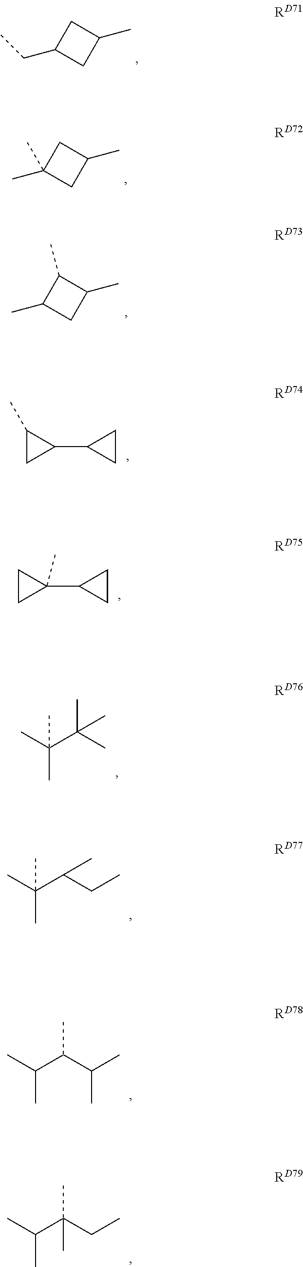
C1C(CC)CC1C.C1C(C)(C)CC1C.C1(C)C(C)CC1C.C1(C2CC2)C(C)C1.C1(C2CC2)(C)CC1.CC(C(C)(C)C)(C)C.CC(C(C(C)C)C)C.CC(C(CC)(C)C)C.CC(C(CC)C)(C)C
